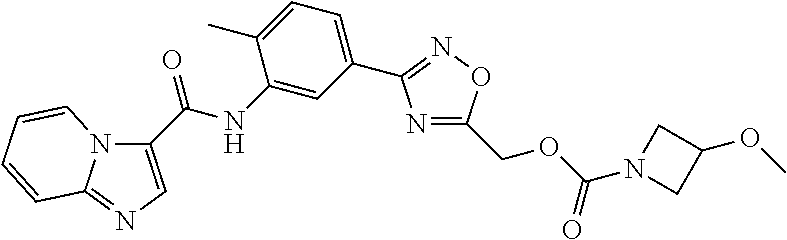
N1=C(COC(=O)N2CC(OC)C2)ON=C1C1=CC=C(C)C(NC(=O)C2=CN=C3N2C=CC=C3)=C1
